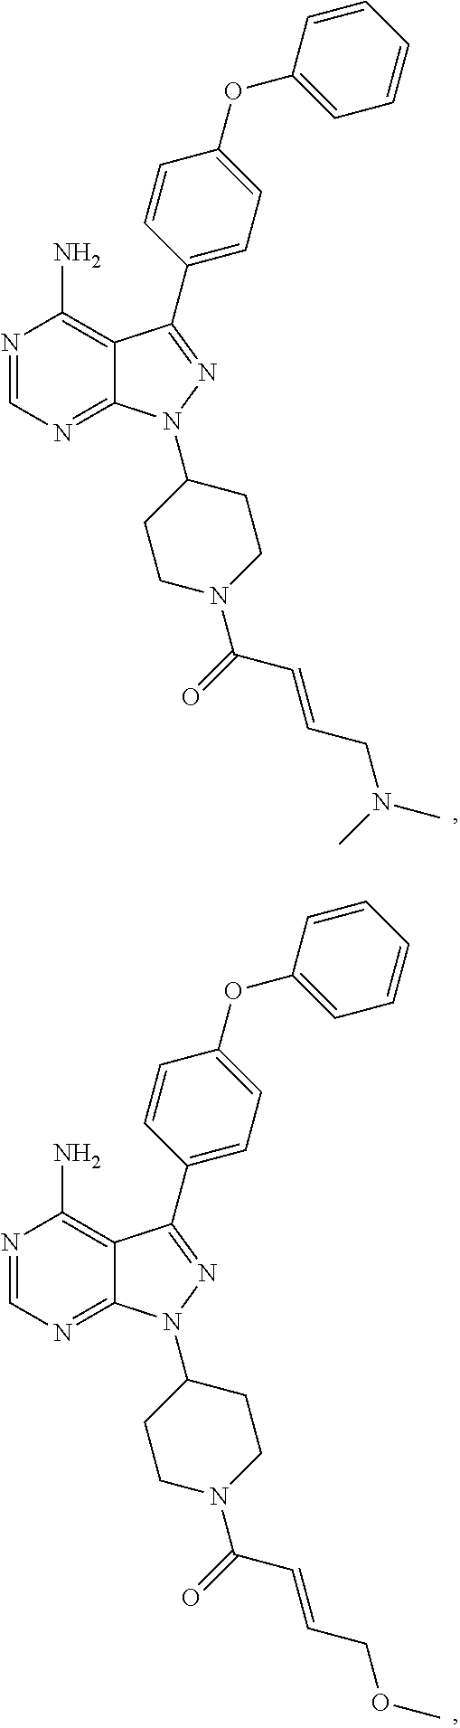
N1=CN=C2C(=C1N)C(C1=CC=C(OC3=CC=CC=C3)C=C1)=NN2C1CCN(C(=O)C=CCN(C)C)CC1.N1=CN=C2C(=C1N)C(C1=CC=C(OC3=CC=CC=C3)C=C1)=NN2C1CCN(C(=O)C=CCOC)CC1
